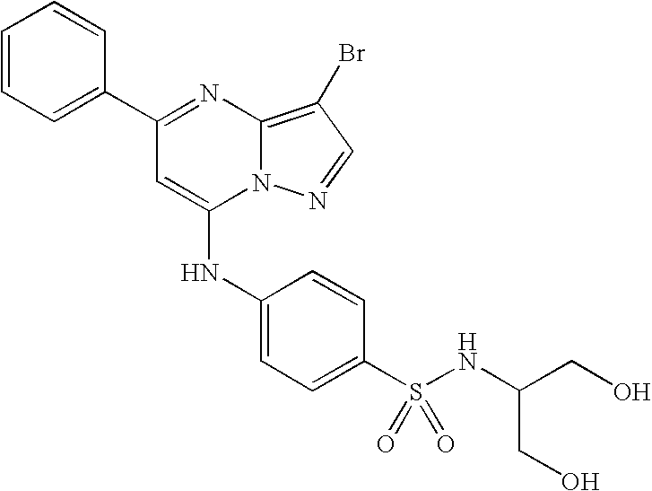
C1=C(C2=NC3=C(Br)C=NN3C(NC3=CC=C(S(=O)(=O)NC(CO)CO)C=C3)=C2)C=CC=C1
